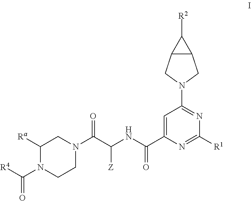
C1=C(C(NC(C(N2CC([Ra])N(C([R4])=O)CC2)=O)[Z])=O)N=C([R1])N=C1N1CC2C(C1)C2[R2]
